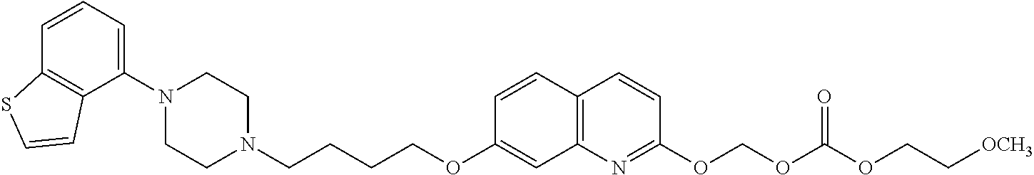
C1(N2CCN(CCCCOC3=CC4=C(C=C3)C=CC(OCOC(OCC[OCH3])=O)=N4)CC2)=CC=CC2=C1C=CS2
